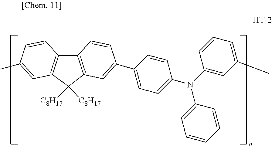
C12=C(C([C8H17])([C8H17])C3=C1C=CC(C1=CC=C(N(C4=CC=CC=C4)C4=CC(C)=CC=C4)C=C1)=C3)C=C(C)C=C2
